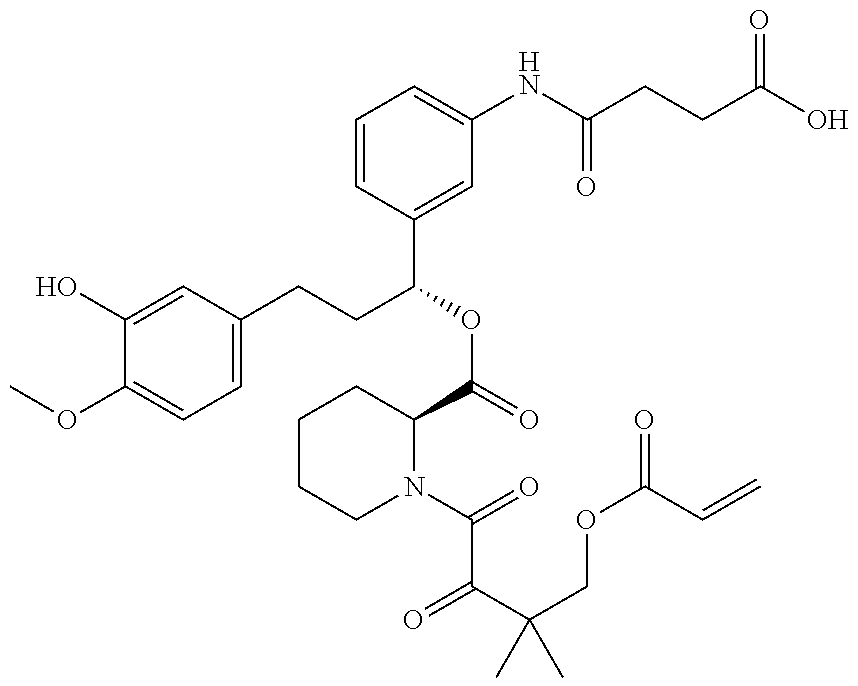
C1(O)=CC(CCC(OC(=O)C2CCCCN2C(=O)C(C(COC(=O)C=C)(C)C)=O)C2=CC(NC(CCC(=O)O)=O)=CC=C2)=CC=C1OC
